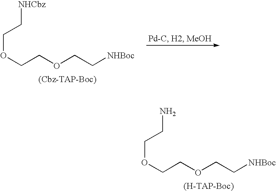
O(CCOCC[NHBoc])CCN.O(CCOCC[NHBoc])CC[NHCbz]
